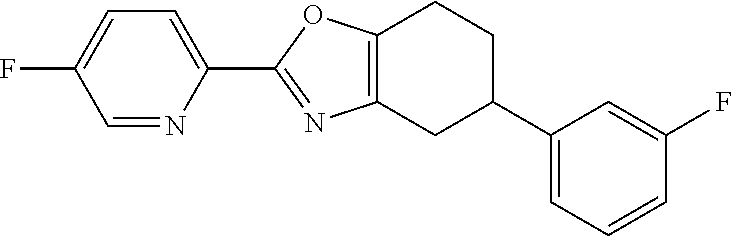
C1=NC(C2=NC3=C(O2)CCC(C2=CC=CC(F)=C2)C3)=CC=C1F
